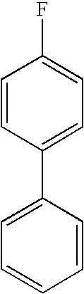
C1(C2=CC=CC=C2)=CC=C(F)C=C1
